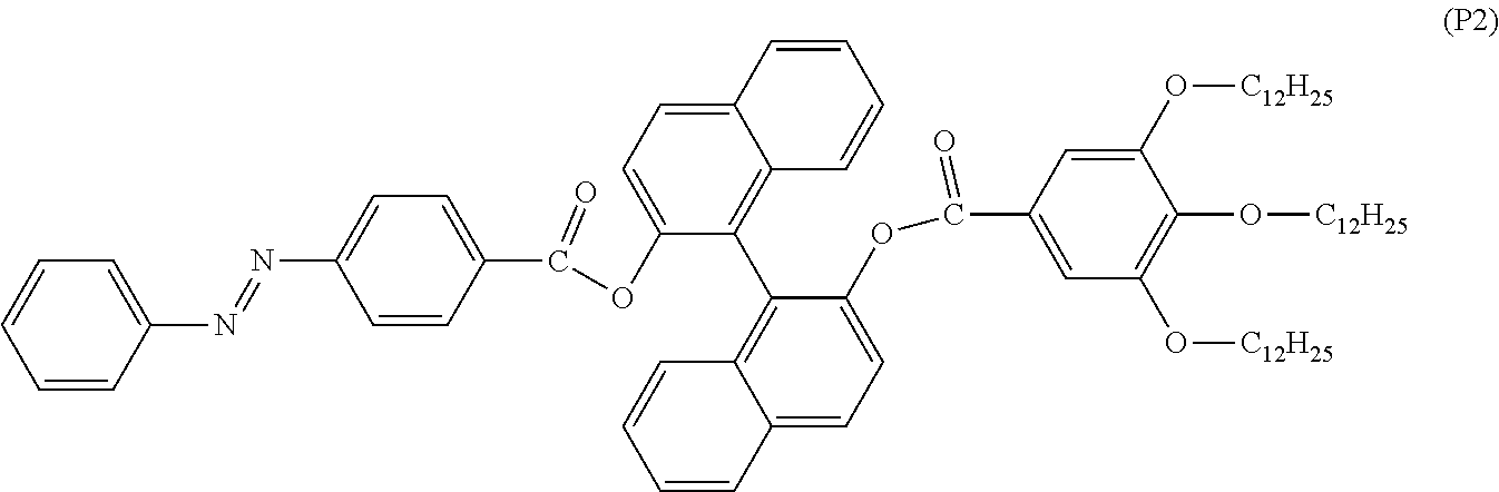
C1=CC=CC(N=NC2=CC=C(C(=O)OC3=CC=C4C(=C3C3=C5C(=CC=C3OC(C3=CC(O[C12H25])=C(O[C12H25])C(O[C12H25])=C3)=O)C=CC=C5)C=CC=C4)C=C2)=C1
